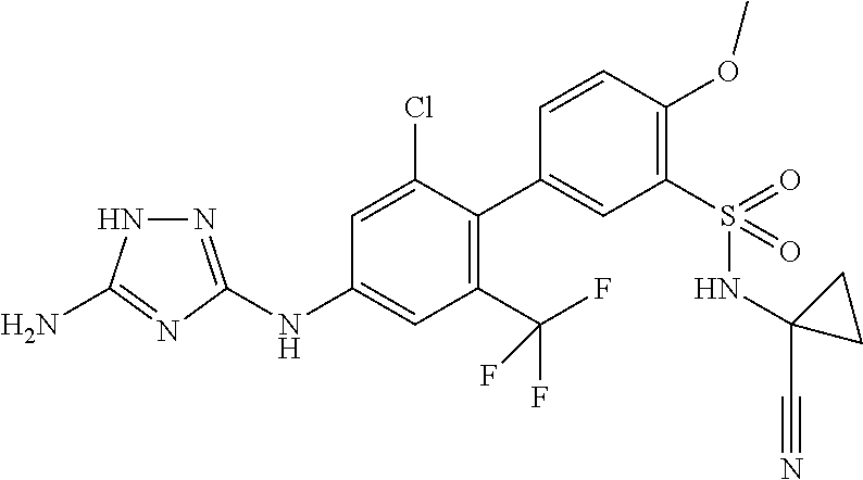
N(C1=CC(C(F)(F)F)=C(C2=CC(S(NC3(C#N)CC3)(=O)=O)=C(OC)C=C2)C(Cl)=C1)C1=NNC(N)=N1
